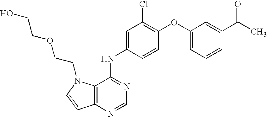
C12=C(N=CN=C1NC1=CC(Cl)=C(OC3=CC=CC(C(C)=O)=C3)C=C1)C=CN2CCOCCO
